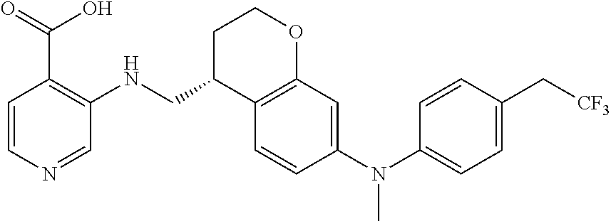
C1=CN=CC(NCC2C3=C(OCC2)C=C(N(C2=CC=C(C[CF3])C=C2)C)C=C3)=C1C(=O)O
